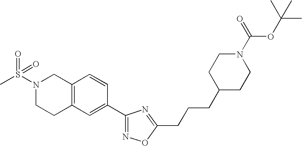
C12=C(C=C(C3=NOC(CCCC4CCN(C(OC(C)(C)C)=O)CC4)=N3)C=C1)CCN(S(C)(=O)=O)C2
